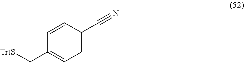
C1=CC(C#N)=CC=C1C[TrtS]
